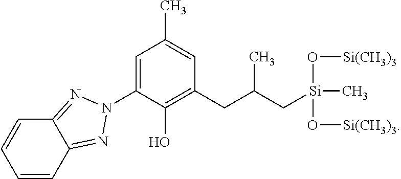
C1=C(N2N=C3C(=N2)C=CC=C3)C(O)=C(CC(C[Si](O[Si(CH3)3])(O[Si(CH3)3])C)C)C=C1C
